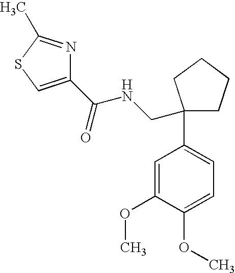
C1(C(=O)NCC2(C3=CC=C(OC)C(OC)=C3)CCCC2)=CSC(C)=N1
